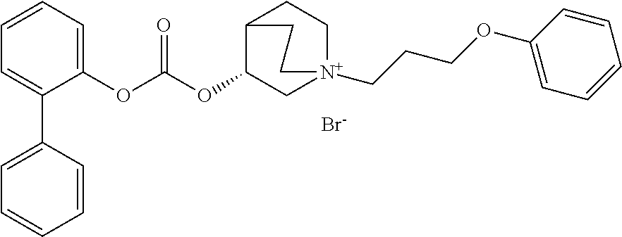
C1=CC=C(C2=CC=CC=C2)C(OC(OC2C[N+]3(CCCOC4=CC=CC=C4)CCC2CC3)=O)=C1.[Br-]
